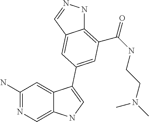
C1(N)=NC=C2C(=C1)C(C1=CC(C(=O)NCCN(C)C)=C3NN=CC3=C1)=CN2
